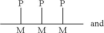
CC(C(C(C)P)P)P.[M].[M].[M]
